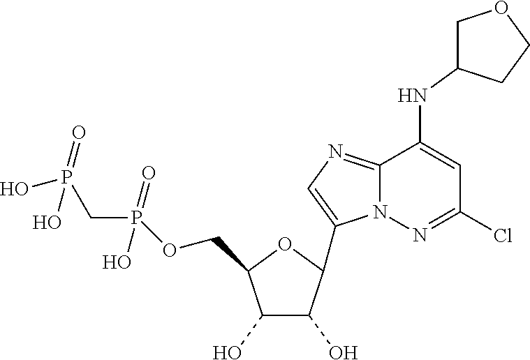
C1(O)C(O)C(C2=CN=C3N2N=C(Cl)C=C3NC2CCOC2)OC1COP(CP(O)(O)=O)(O)=O
